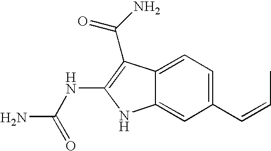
C1(C=CC)=CC=C2C(=C1)NC(NC(N)=O)=C2C(=O)N
